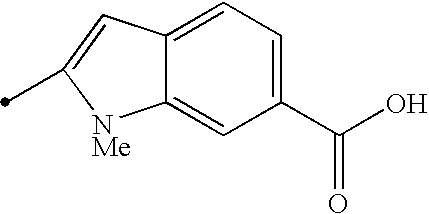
C1(C(O)=O)=CC=C2C(=C1)[NMe]C(C)=C2
